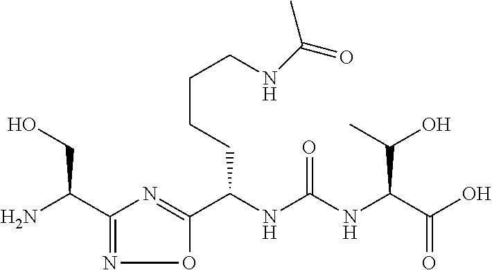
C(NC(NC(C(O)=O)C(C)O)=O)(C1=NC(C(N)CO)=NO1)CCCCNC(C)=O
